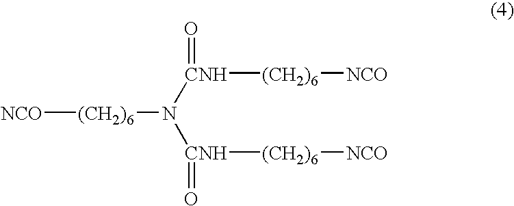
[NCO][(CH2)6]N([CNH](=O)[(CH2)6][NCO])[CNH]([(CH2)6][NCO])=O
